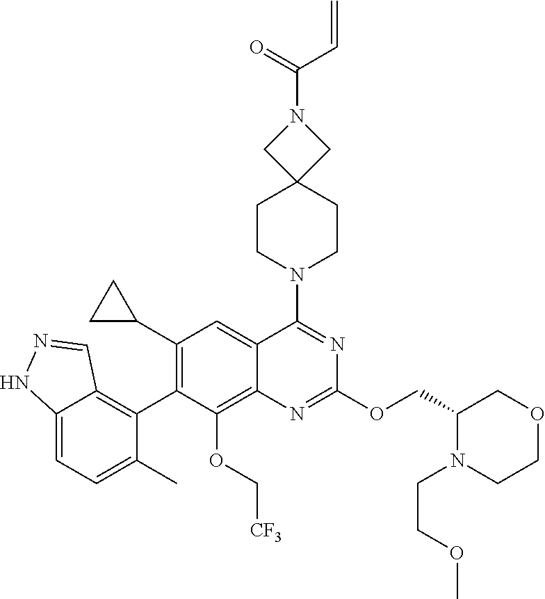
C12=CC=C(C)C(C3=C(C4CC4)C=C4C(=C3OC[CF3])N=C(OCC3N(CCOC)CCOC3)N=C4N3CCC4(CC3)CN(C(=O)C=C)C4)=C1C=NN2
